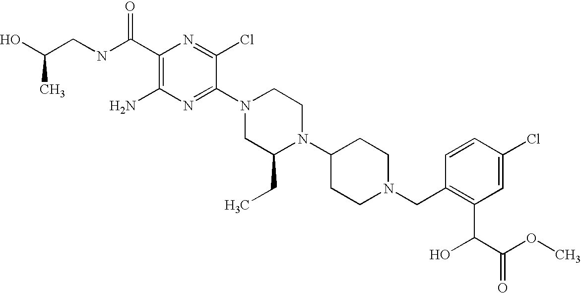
C1(C(NCC(O)C)=O)=C(N)N=C(N2CC(CC)N(C3CCN(CC4=C(C(C(=O)OC)O)C=C(Cl)C=C4)CC3)CC2)C(Cl)=N1
